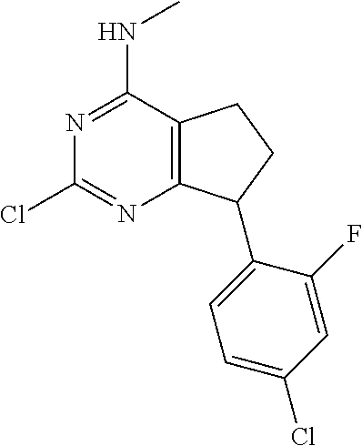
C12=C(C(NC)=NC(Cl)=N1)CCC2C1=CC=C(Cl)C=C1F
